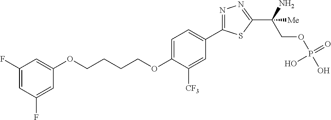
C(OC1=CC=C(C2=NN=C(C(COP(O)(=O)O)(N)[Me])S2)C=C1[CF3])CCCOC1=CC(F)=CC(F)=C1
